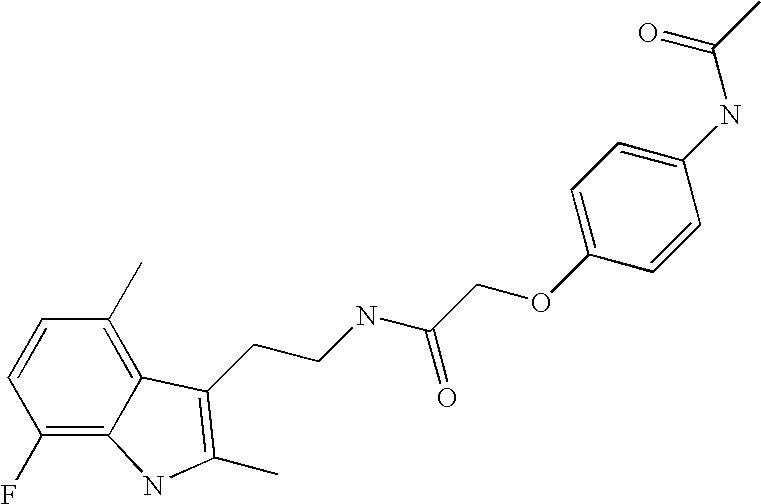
C1(F)=C2C(=C(C)C=C1)C(CCNC(COC1=CC=C(NC(=O)C)C=C1)=O)=C(C)N2
